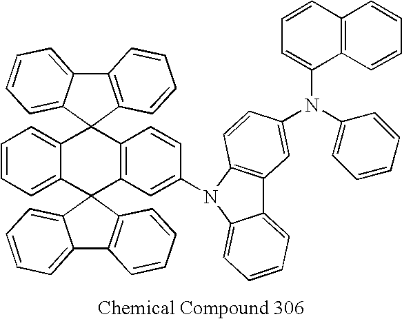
C12=CC=CC=C1C1(C3=C(C=CC(N4C5=C(C6=CC=CC=C64)C=C(N(C4=CC=CC=C4)C4=CC=CC6=C4C=CC=C6)C=C5)=C3)C23C2=CC=CC=C2C2=C3C=CC=C2)C2=C(C3=CC=CC=C31)C=CC=C2
